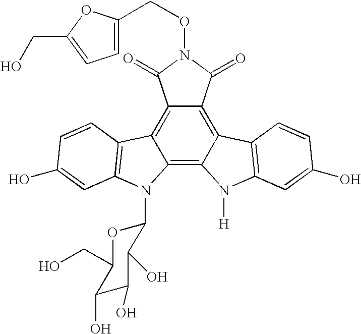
C12=C3C(=C4C(=C1C(=O)N(OCC1=CC=C(CO)O1)C2=O)C1=C(N4[H])C=C(O)C=C1)N(C1OC(CO)C(O)C(O)C1O)C1=C3C=CC(O)=C1
